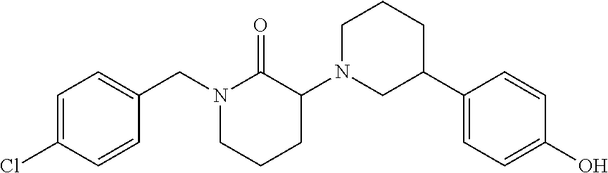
C1(N2CC(C3=CC=C(O)C=C3)CCC2)C(=O)N(CC2=CC=C(Cl)C=C2)CCC1
